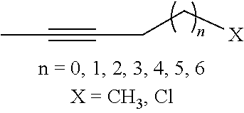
C(C[X])C#CC
